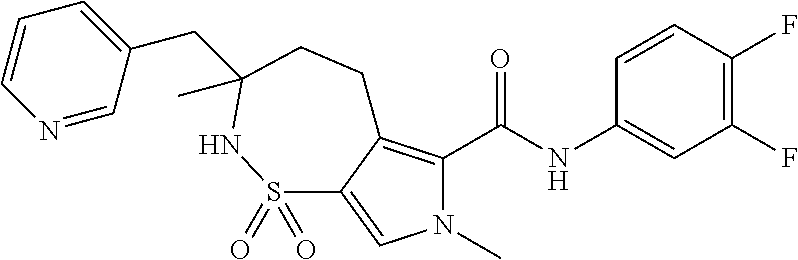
N1(C)C(C(=O)NC2=CC(F)=C(F)C=C2)=C2C(=C1)S(=O)(=O)NC(CC1=CC=CN=C1)(C)CC2
